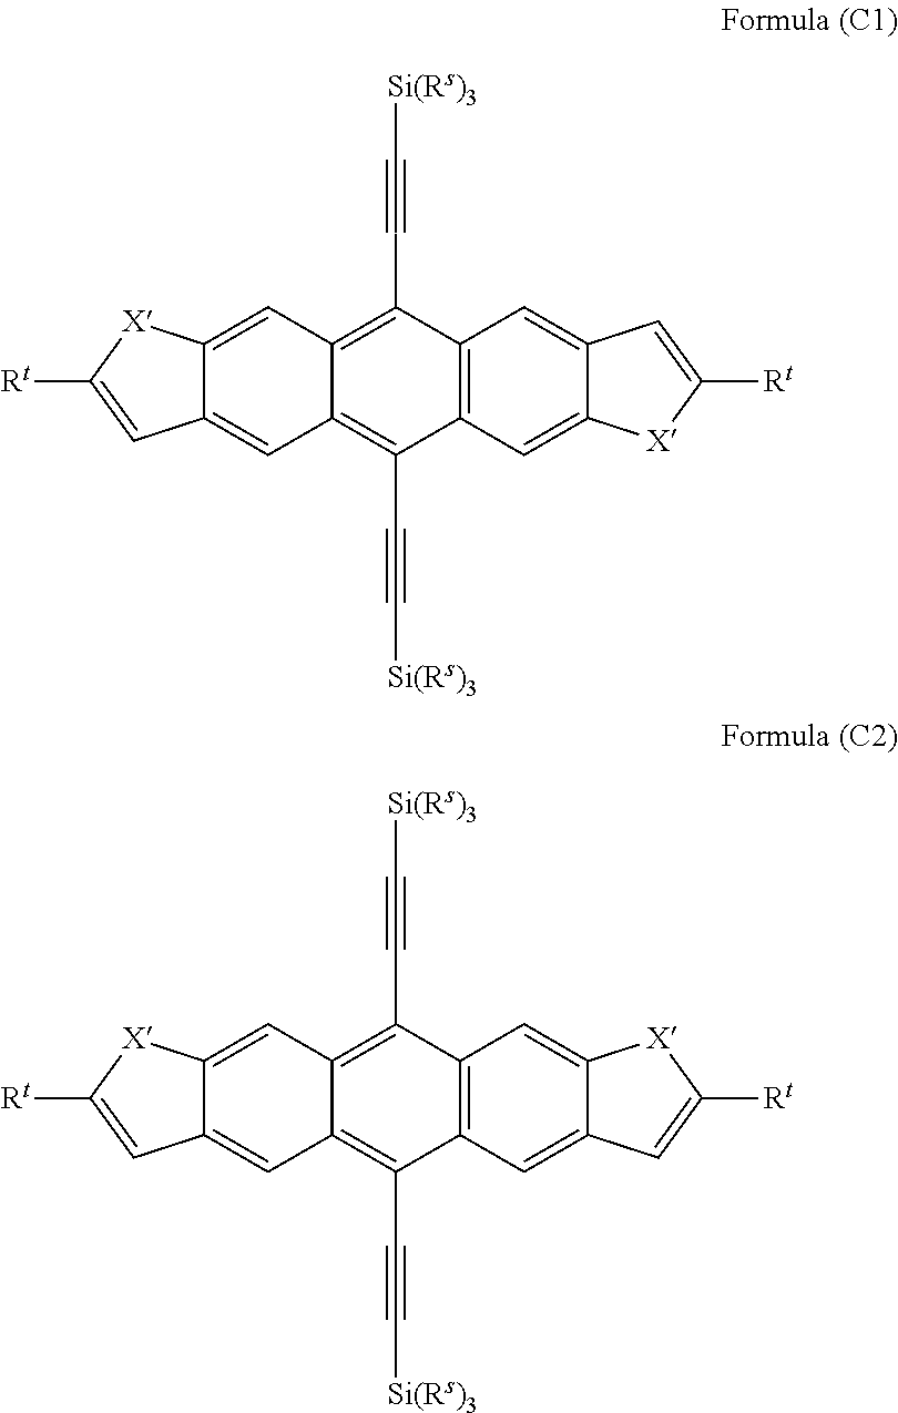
C12=CC3=C(C#C[Si(Rs)3])C4=C(C(C#C[Si(Rs)3])=C3C=C1C=C([Rt])[X]2)C=C1C(=C4)C=C([Rt])[X]1.C12=CC3=C(C#C[Si(Rs)3])C4=C(C(C#C[Si(Rs)3])=C3C=C1C=C([Rt])[X]2)C=C1C(=C4)[X]C([Rt])=C1
